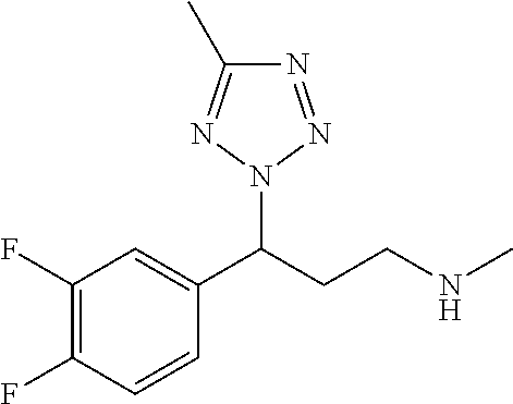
C(CCNC)(N1N=NC(C)=N1)C1=CC(F)=C(F)C=C1
